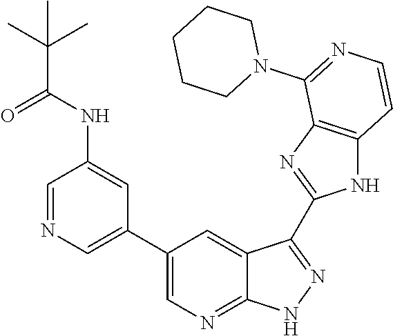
C1=NC=C(C2=CN=C3C(=C2)C(C2=NC4=C(N2)C=CN=C4N2CCCCC2)=NN3)C=C1NC(C(C)(C)C)=O
